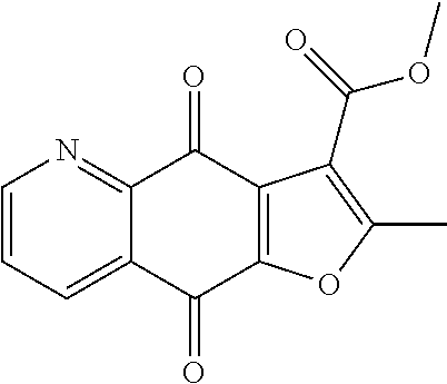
C1=CC=C2C(=N1)C(=O)C1=C(C2=O)OC(C)=C1C(=O)OC
